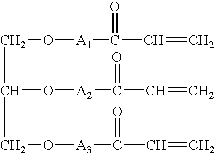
C(C(CO[A3]C(C=C)=O)O[A2]C(C=C)=O)O[A1]C(C=C)=O
